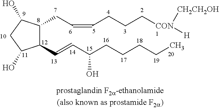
C1(C=CC(CCCCC)O)C(CC=CCCC[CON]([CH2CH2OH])[H])C(O)CC1O
